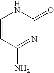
C1=CC(N)=NC(=O)N1
